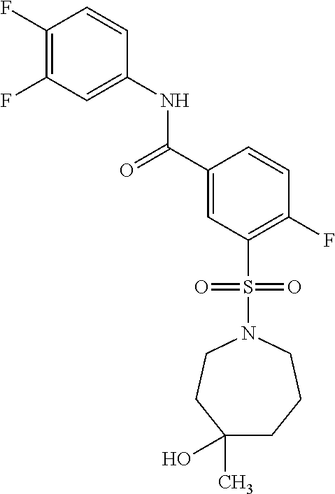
C1(F)=C(F)C=C(NC(C2=CC(S(N3CCC(C)(O)CCC3)(=O)=O)=C(F)C=C2)=O)C=C1
